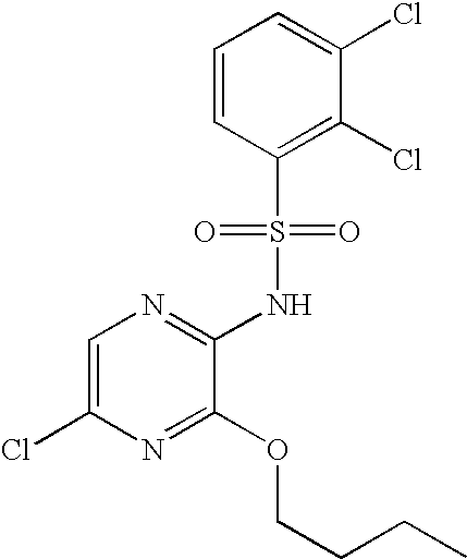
C1=C(Cl)N=C(OCCCC)C(NS(C2=C(Cl)C(Cl)=CC=C2)(=O)=O)=N1
